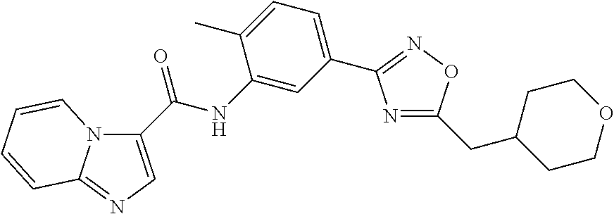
N1=C(CC2CCOCC2)ON=C1C1=CC=C(C)C(NC(=O)C2=CN=C3N2C=CC=C3)=C1
